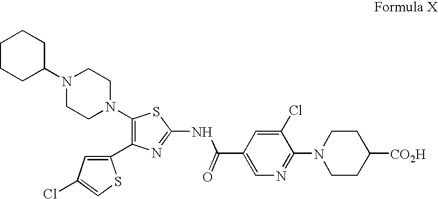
C1CCC(N2CCN(C3=C(C4=CC(Cl)=CS4)N=C(NC(C4=CN=C(N5CCC([CO2H])CC5)C(Cl)=C4)=O)S3)CC2)CC1
